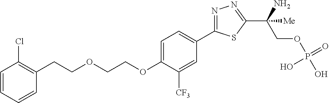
C(COCCOC1=CC=C(C2=NN=C(C(COP(O)(=O)O)(N)[Me])S2)C=C1[CF3])C1=C(Cl)C=CC=C1
